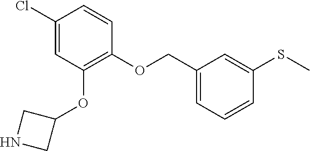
C1(Cl)=CC(OC2CNC2)=C(OCC2=CC=CC(SC)=C2)C=C1
